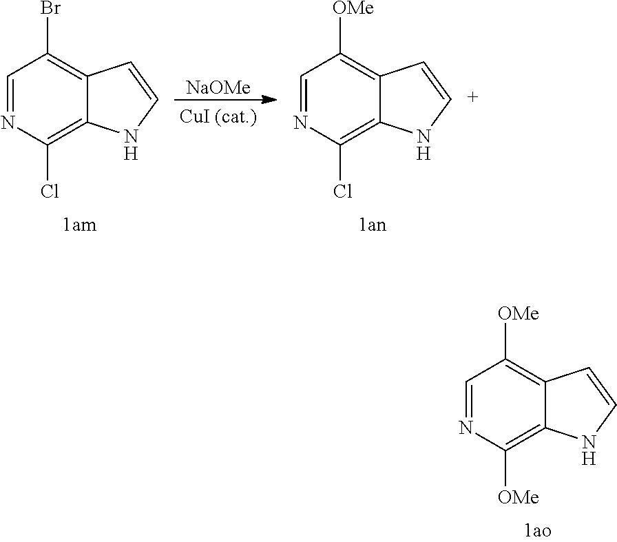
C1=NC([OMe])=C2C(=C1[OMe])C=CN2.[NaOMe].C1=NC(Cl)=C2C(=C1[OMe])C=[C+]N2.C1=NC(Cl)=C2C(=C1Br)C=CN2
